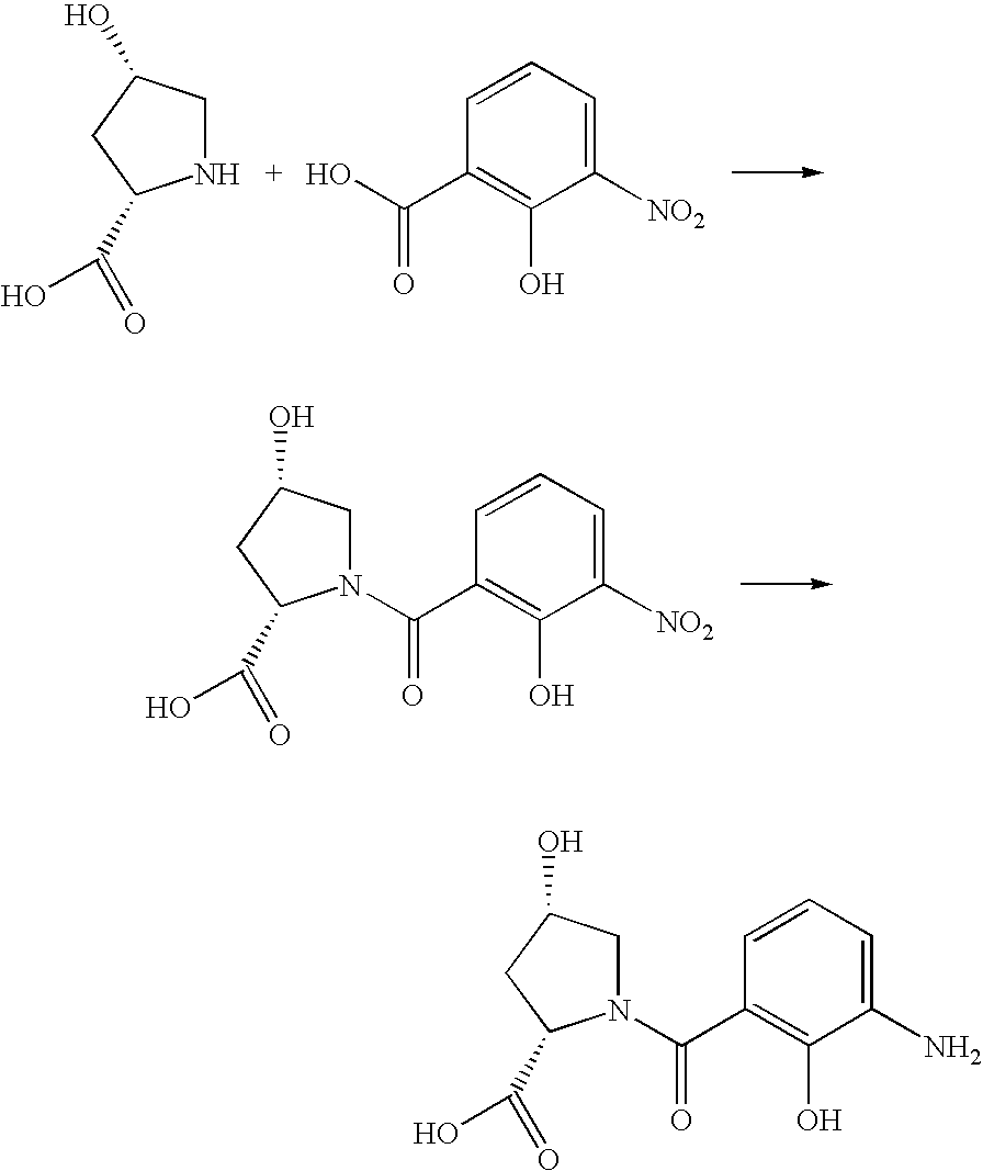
C1NC(C(=O)O)CC1O.C1=CC=C([NO2])C(O)=C1C(O)=O.C1C(O)CC(C(=O)O)N1C(C1=C(O)C([NO2])=CC=C1)=O.C1C(O)CC(C(=O)O)N1C(C1=C(O)C(N)=CC=C1)=O
